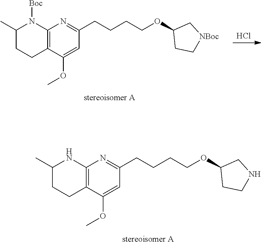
C12=C(C(OC)=CC(CCCCOC3CCNC3)=N1)CCC(C)N2.Cl.C12=C(C(OC)=CC(CCCCOC3CC[NBoc]C3)=N1)CCC(C)N2[Boc]
